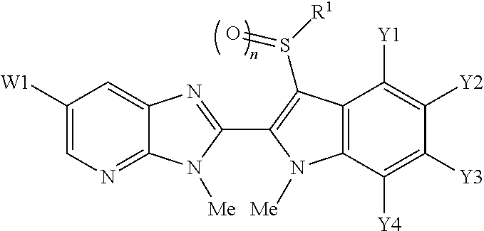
C1([W1])=CN=C2C(=C1)N=C(C1=C(S(=O)[R1])C3=C(C([Y4])=C([Y3])C([Y2])=C3[Y1])N1[Me])N2[Me]
